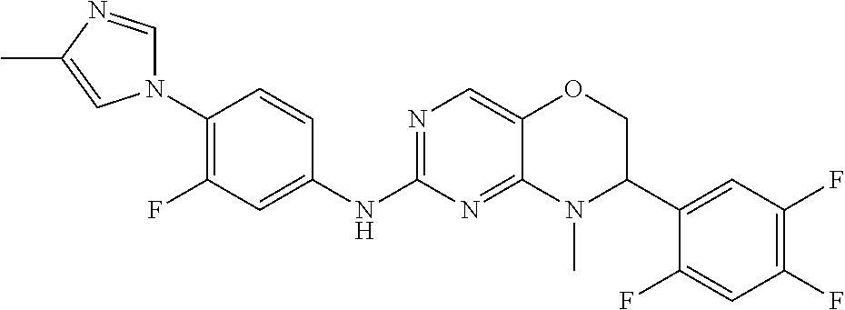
C1(N2C=NC(C)=C2)=C(F)C=C(NC2=NC=C3C(=N2)N(C)C(C2=CC(F)=C(F)C=C2F)CO3)C=C1
